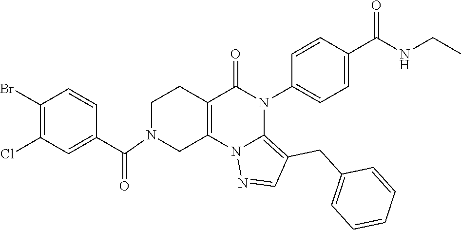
C1(Br)=C(Cl)C=C(C(=O)N2CC3=C(CC2)C(=O)N(C2=CC=C(C(NCC)=O)C=C2)C2=C(CC4=CC=CC=C4)C=NN32)C=C1
